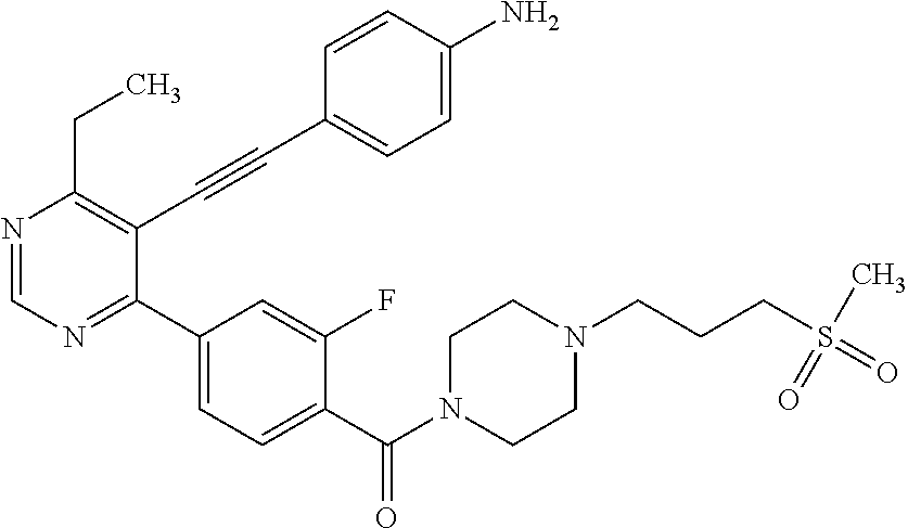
N1=CN=C(C2=CC=C(C(N3CCN(CCCS(=O)(C)=O)CC3)=O)C(F)=C2)C(C#CC2=CC=C(N)C=C2)=C1CC
